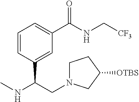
C1=CC(C(CN2CCC([OTBS])C2)NC)=CC(C(NC[CF3])=O)=C1
